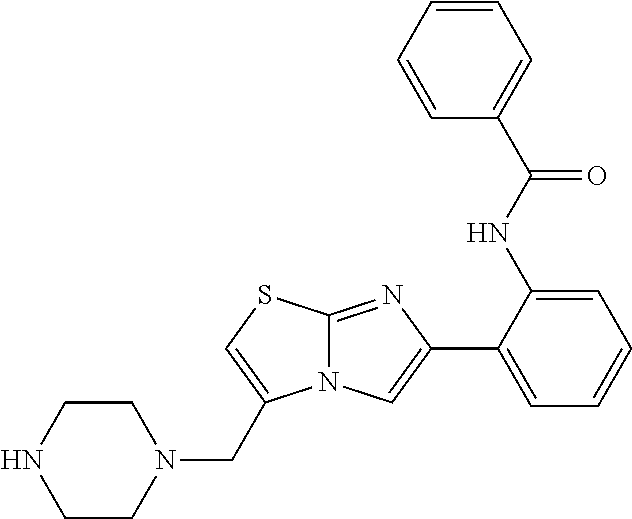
C12=NC(C3=CC=CC=C3NC(C3=CC=CC=C3)=O)=CN1C(CN1CCNCC1)=CS2
